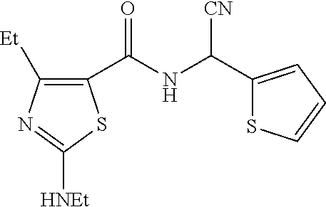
C1(C(NC(C2=CC=CS2)[CN])=O)=C([Et])N=C([HNEt])S1
